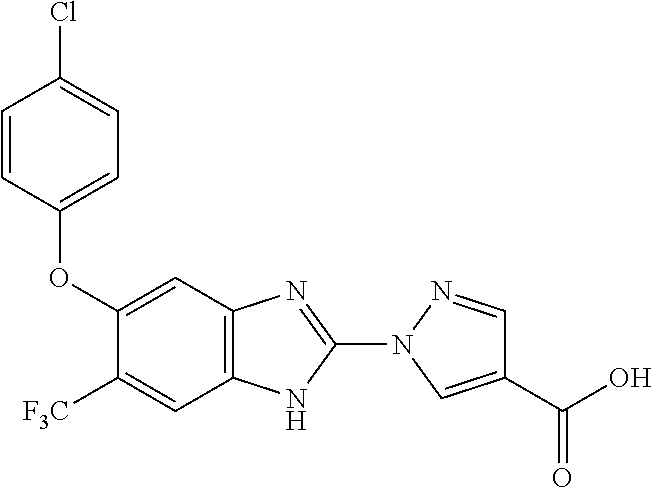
C12=C(N=C(N3C=C(C(O)=O)C=N3)N1)C=C(OC1=CC=C(Cl)C=C1)C([F3C])=C2
